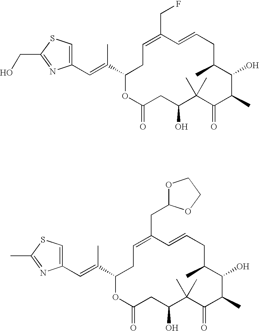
C1(C=C(C2CC=C(CF)C=CCC(C)C(O)C(C)C(=O)C(C)(C)C(O)CC(=O)O2)C)=CSC(CO)=N1.C1(C=C(C2CC=C(CC3OCCO3)C=CCC(C)C(O)C(C)C(=O)C(C)(C)C(O)CC(=O)O2)C)=CSC(C)=N1
